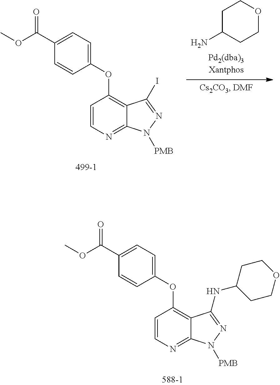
C1=C(C(OC)=O)C=CC(OC2=C3C(=NC=C2)N([PMB])N=C3I)=C1.C1C(N)CCOC1.C1=C(C(OC)=O)C=CC(OC2=C3C(=NC=C2)N([PMB])N=C3NC2CCOCC2)=C1
